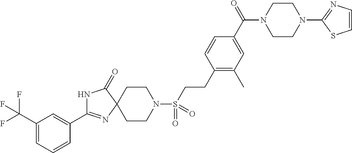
N1C(=O)C2(N=C1C1=CC(C(F)(F)F)=CC=C1)CCN(S(=O)(=O)CCC1=C(C)C=C(C(=O)N3CCN(C4=NC=CS4)CC3)C=C1)CC2
